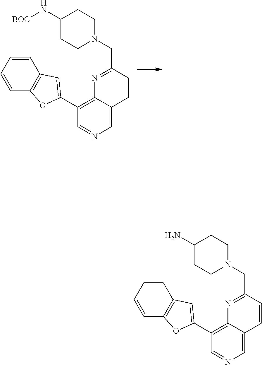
C1=CC=CC2=C1OC(C1=C3C(=CN=C1)C=CC(CN1CCC(N[BOC])CC1)=N3)=C2.C1=CC=CC2=C1OC(C1=C3C(=CN=C1)C=CC(CN1CCC(N)CC1)=N3)=C2
